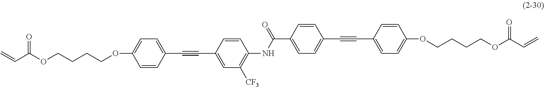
C1=CC(OCCCCOC(C=C)=O)=CC=C1C#CC1=CC([CF3])=C(NC(C2=CC=C(C#CC3=CC=C(OCCCCOC(C=C)=O)C=C3)C=C2)=O)C=C1
